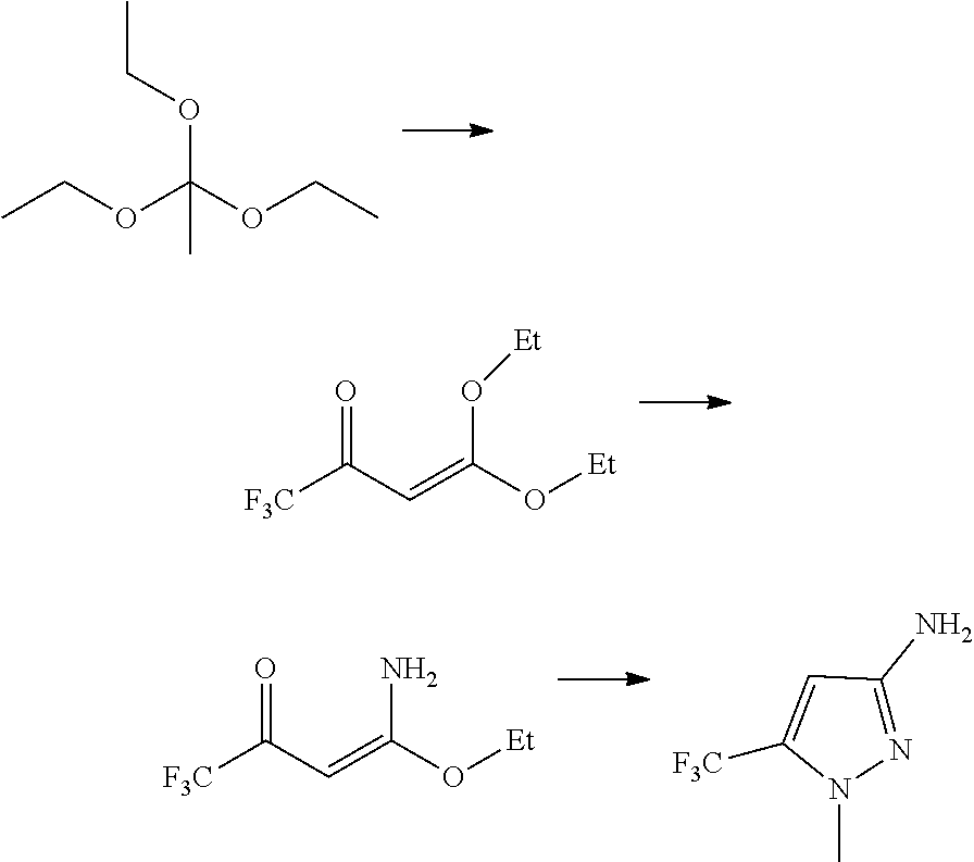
CCOC(OCC)(C)OCC.[F3C]C(C=C(O[Et])O[Et])=O.[F3C]C(C=C(O[Et])N)=O.N1=C(N)C=C([F3C])N1C
